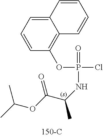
C12=CC=CC(OP(Cl)(=O)NC(C)C(OC(C)C)=O)=C1C=CC=C2
